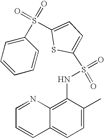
C1=NC2=C(NS(=O)(=O)C3=CC=C(S(C4=CC=CC=C4)(=O)=O)S3)C(C)=CC=C2C=C1
